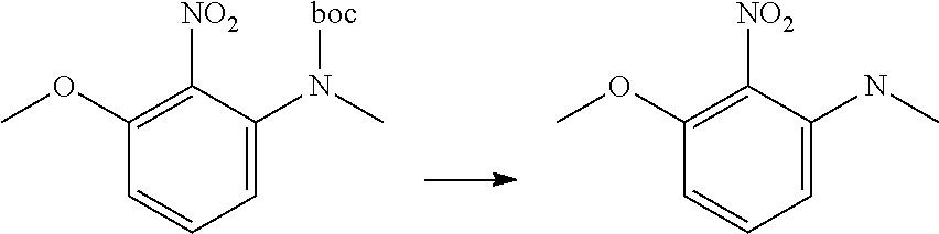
C1=C(N([boc])C)C([NO2])=C(OC)C=C1.C1=C(NC)C([NO2])=C(OC)C=C1
